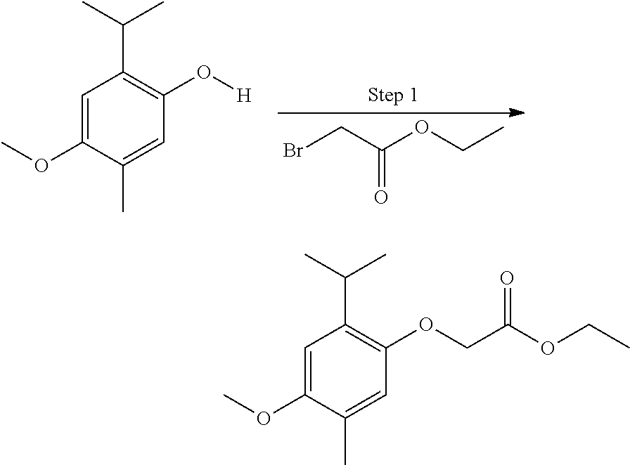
CCOC(CBr)=O.O([H])C1=C(C(C)C)C=C(OC)C(C)=C1.O(CC)C(COC1=C(C(C)C)C=C(OC)C(C)=C1)=O
